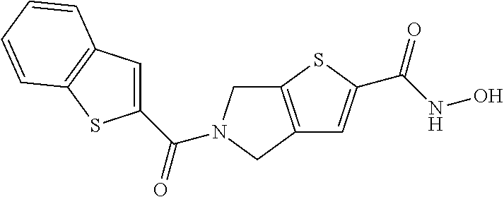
C12=C(SC(C(NO)=O)=C1)CN(C(=O)C1=CC3=C(S1)C=CC=C3)C2
